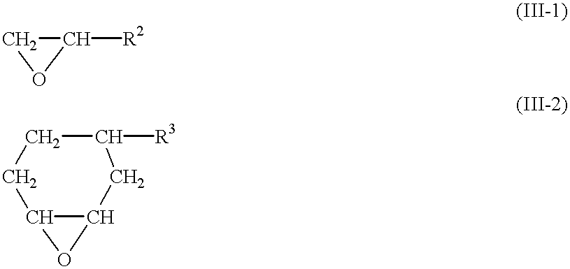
C1([R2])CO1.C1C([R3])CC2C(C1)O2
